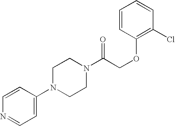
C1=CC(N2CCN(C(COC3=C(Cl)C=CC=C3)=O)CC2)=CC=N1
